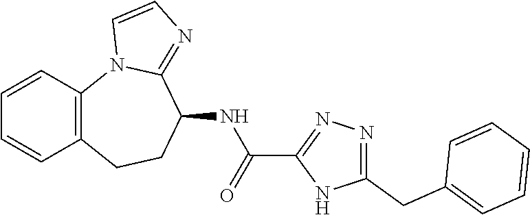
C12=C(N3C(=NC=C3)C(NC(C3=NN=C(CC4=CC=CC=C4)N3)=O)CC1)C=CC=C2
